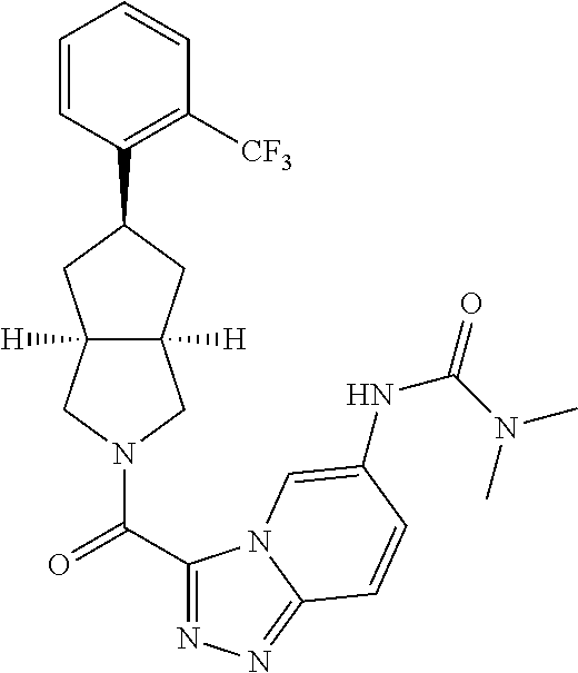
C1=CC(C2CC3([H])C([H])(C2)CN(C(C2=NN=C4N2C=C(NC(N(C)C)=O)C=C4)=O)C3)=C([CF3])C=C1
